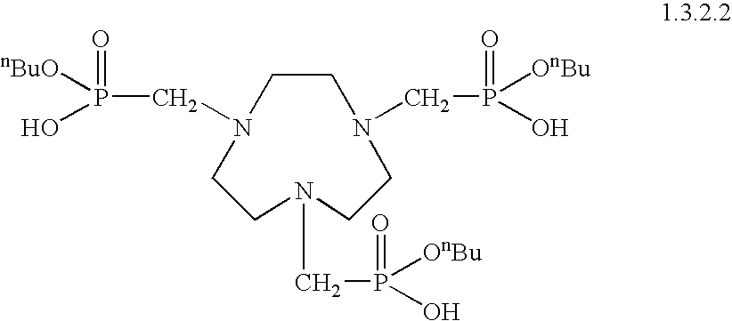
C1CN(CP(=O)([OnBu])O)CCN(CP(=O)(O)[OnBu])CCN1CP(O)([nBuO])=O
